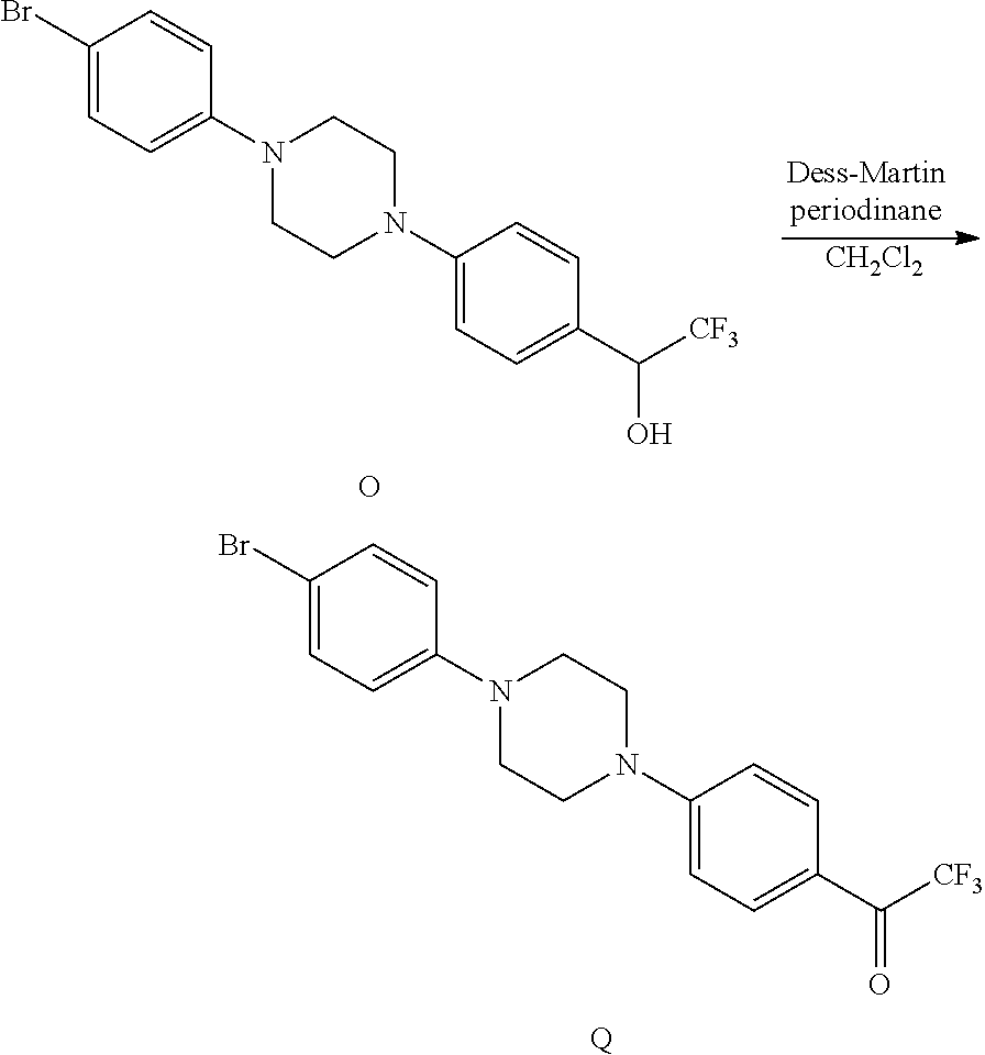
[Q].C1(Br)=CC=C(N2CCN(C3=CC=C(C([CF3])=O)C=C3)CC2)C=C1.C1(Br)=CC=C(N2CCN(C3=CC=C(C([CF3])O)C=C3)CC2)C=C1.O.[CH2Cl2]
